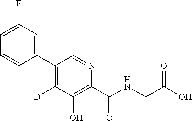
C1(C2=C([D])C(O)=C(C(NCC(O)=O)=O)N=C2)=CC(F)=CC=C1
